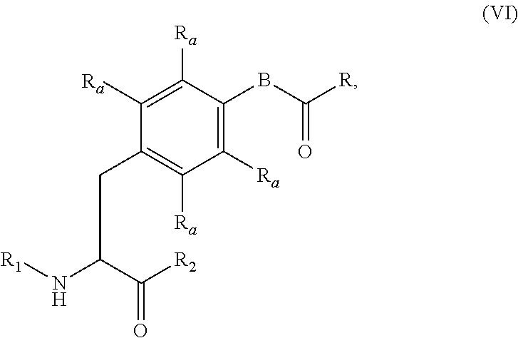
C(C(N[R1])C([R2])=O)C1=C([Ra])C([Ra])=C(BC(=O)[R])C([Ra])=C1[Ra]
